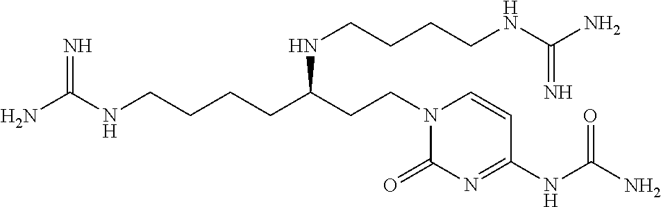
N(CCCCC(CCN1C(=O)N=C(NC(N)=O)C=C1)NCCCCNC(N)=N)C(N)=N
